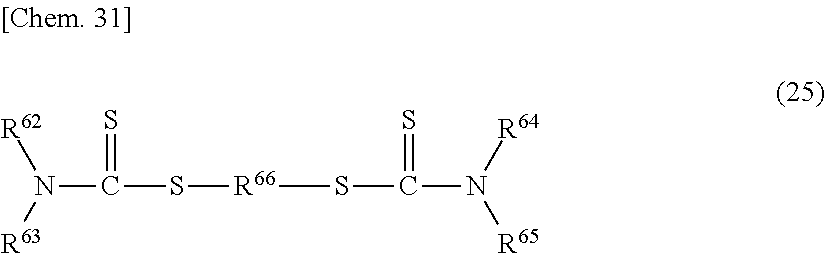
C(N([R63])[R62])(S[R66]SC(=S)N([R64])[R65])=S
